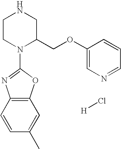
C1CN(C2=NC3=C(O2)C=C(C)C=C3)C(COC2=CN=CC=C2)CN1.[H]Cl
